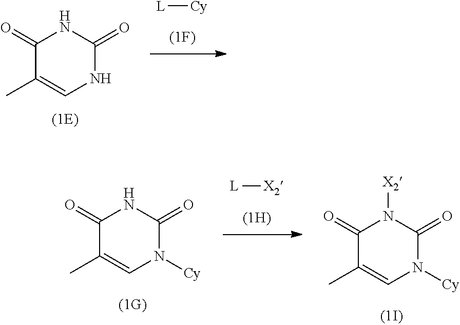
[L][Cy].C1(=O)C(C)=CNC(=O)N1.C1(=O)C(C)=CN([Cy])C(=O)N1.[L][X2].C1(=O)C(C)=CN([Cy])C(=O)N1[X2]
